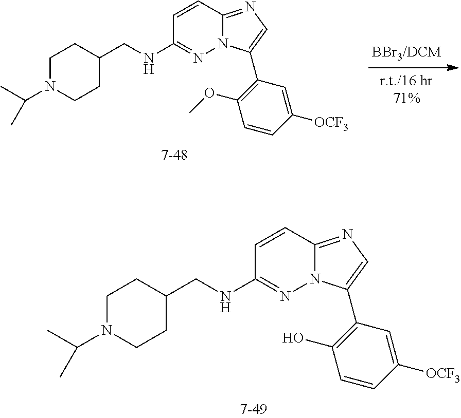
C1N(C(C)C)CCC(CNC2=NN3C(=NC=C3C3=C(O)C=CC([OCF3])=C3)C=C2)C1.C1N(C(C)C)CCC(CNC2=NN3C(=NC=C3C3=C(OC)C=CC([OCF3])=C3)C=C2)C1
